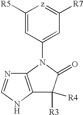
C1([R5])=CC(N2C(=O)C([R3])([R4])C3=C2N=CN3)=CC([R7])=[z]1
